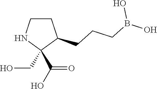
C1CNC(CO)(C(O)=O)C1CCCB(O)O
